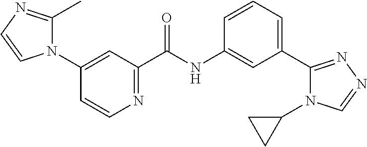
N1(C2=CC(C(=O)NC3=CC(C4=NN=CN4C4CC4)=CC=C3)=NC=C2)C(C)=NC=C1
